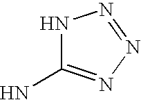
C1(N)=NN=NN1
